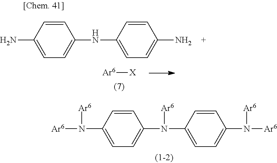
C1(N(C2=CC=C(N([Ar6])[Ar6])C=C2)[Ar6])=CC=C(N([Ar6])[Ar6])C=C1.C1(NC2=CC=C(N)C=C2)=CC=C(N)C=C1.[Ar6][X]
